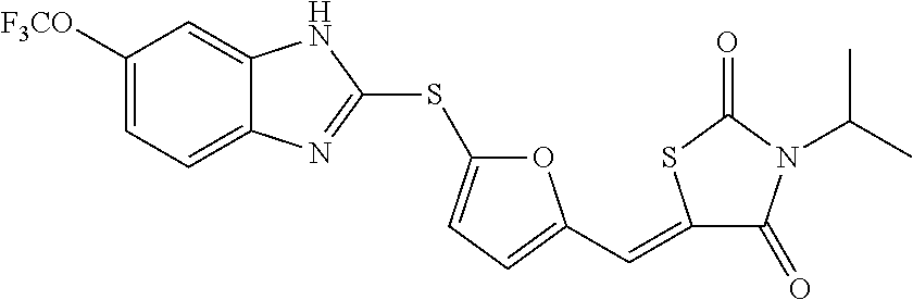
C1([F3CO])=CC=C2C(=C1)NC(SC1=CC=C(C=C3C(=O)N(C(C)C)C(=O)S3)O1)=N2
